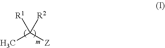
CC([Z])([R1])[R2]
